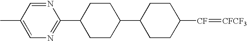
C1CC([CF]=[CFCF3])CCC1C1CCC(C2=NC=C(C)C=N2)CC1
